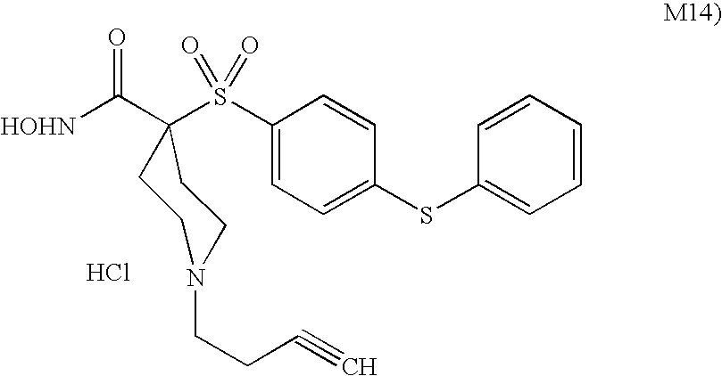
Cl.[HOHN]C(=O)C1(S(C2=CC=C(SC3=CC=CC=C3)C=C2)(=O)=O)CCN(CCC#C)CC1
